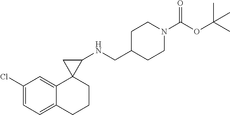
C1=C(Cl)C=C2C(=C1)CCCC21C(NCC2CCN(C(OC(C)(C)C)=O)CC2)C1
